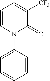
C1=CC=C([CF3])C(=O)N1C1=CC=CC=C1
